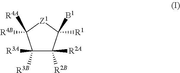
C1([R3A])([R3B])C([R2A])([R2B])C([R1])([B1])[Z1]C1([R4B])[R4A]
